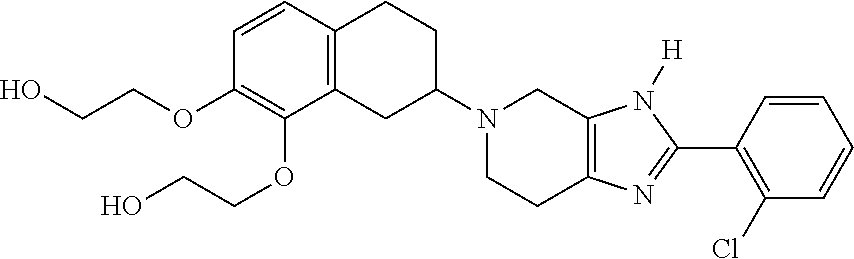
C12=C(CC(N3CCC4=C(C3)N([H])C(C3=C(Cl)C=CC=C3)=N4)CC1)C(OCCO)=C(OCCO)C=C2
